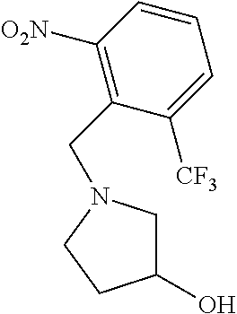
C1(CN2CC(O)CC2)=C([O2N])C=CC=C1[CF3]
